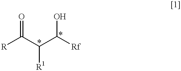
[R]C(C(C([Rf])O)[R1])=O
